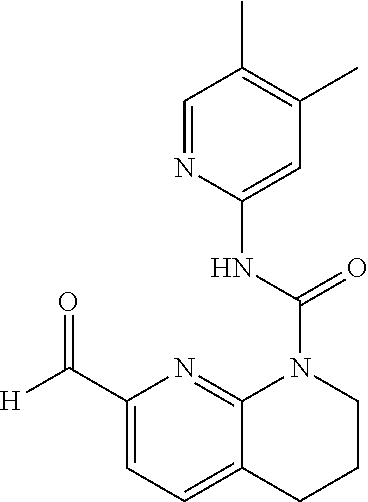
C1=NC(NC(N2C3=NC(C([H])=O)=CC=C3CCC2)=O)=CC(C)=C1C
